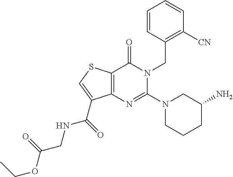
C12=C(SC=C1C(=O)NCC(OCC)=O)C(=O)N(CC1=C([CN])C=CC=C1)C(N1CCCC(N)C1)=N2
